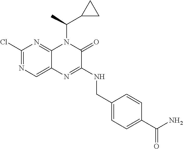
C1(Cl)=NC=C2C(=N1)N(C(C)C1CC1)C(=O)C(NCC1=CC=C(C(N)=O)C=C1)=N2
